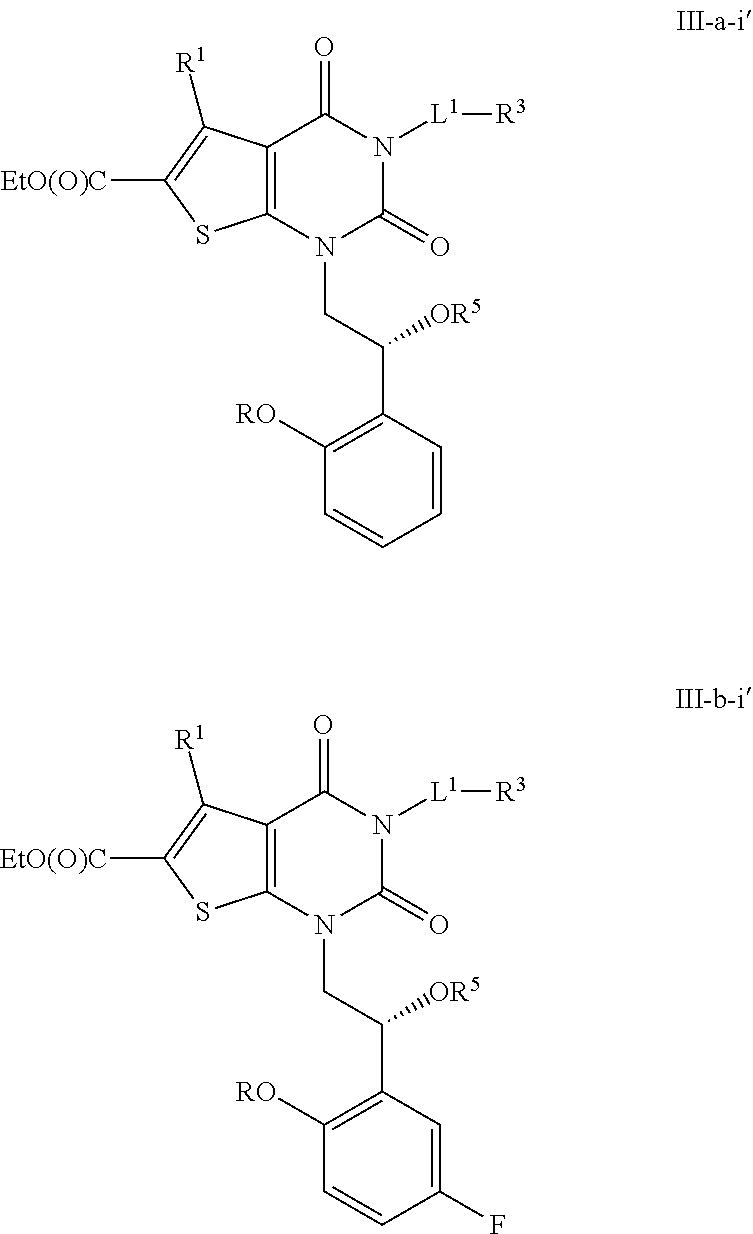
C12=C(N(CC([OR5])C3=C([RO])C=CC=C3)C(=O)N([L1][R3])C1=O)SC([EtO(O)C])=C2[R1].C12=C(N(CC([OR5])C3=C([RO])C=CC(F)=C3)C(=O)N([L1][R3])C1=O)SC([EtO(O)C])=C2[R1]
